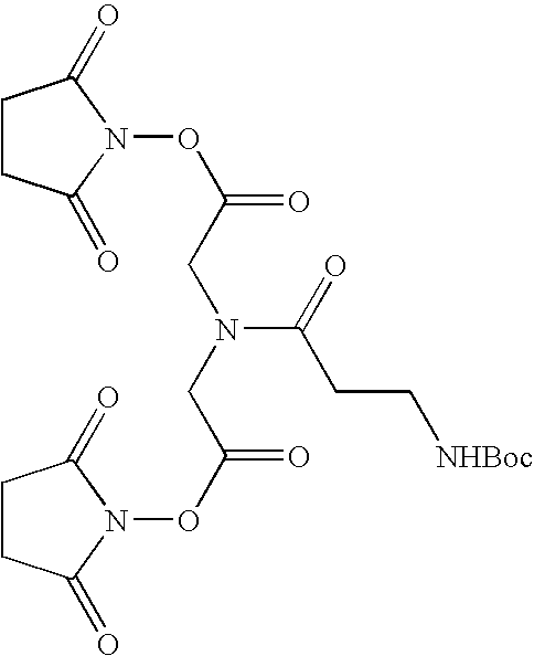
C1CC(=O)N(OC(CN(C(=O)CC[NHBoc])CC(=O)ON2C(=O)CCC2=O)=O)C1=O
